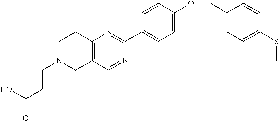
OC(=O)CCN1CC2=C(CC1)N=C(C1=CC=C(OCC3=CC=C(SC)C=C3)C=C1)N=C2
